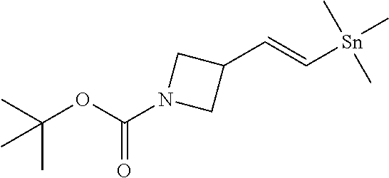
C(=C[Sn](C)(C)C)C1CN(C(=O)OC(C)(C)C)C1
